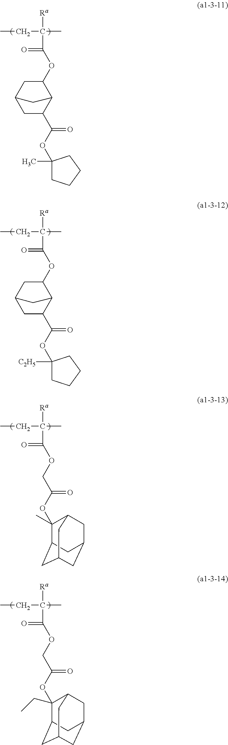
CCC(C)([Ra])C(=O)OC1CC2CC(C(OC3(C)CCCC3)=O)C1C2.CCC(C)([Ra])C(=O)OC1CC2CC(C(OC3([C2H5])CCCC3)=O)C1C2.CCC(C)([Ra])C(=O)OCC(OC1(C)C2CC3CC(CC1C3)C2)=O.CCC(C)([Ra])C(=O)OCC(OC1(CC)C2CC3CC(CC1C3)C2)=O
